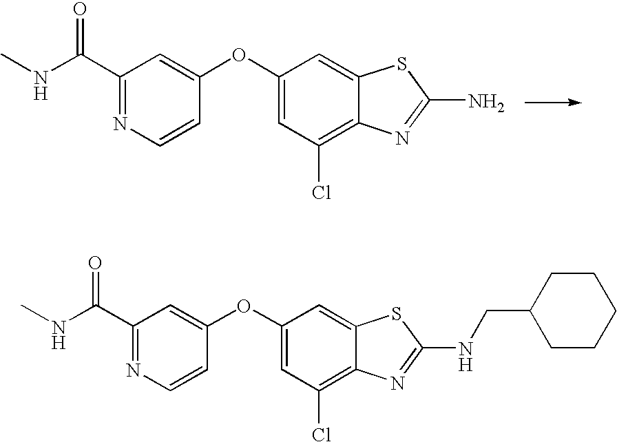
CNC(C1=NC=CC(OC2=CC(Cl)=C3C(=C2)SC(N)=N3)=C1)=O.CNC(C1=NC=CC(OC2=CC(Cl)=C3C(=C2)SC(NCC2CCCCC2)=N3)=C1)=O
